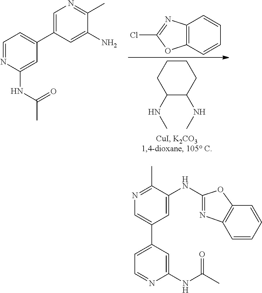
C1=NC(NC(C)=O)=CC(C2=CN=C(C)C(N)=C2)=C1.C12=C(C=CC=C1)OC(Cl)=N2.C1(NC)C(NC)CCCC1.N(C1=NC2=C(C=CC=C2)O1)C1=CC(C2=CC=NC(NC(C)=O)=C2)=CN=C1C
